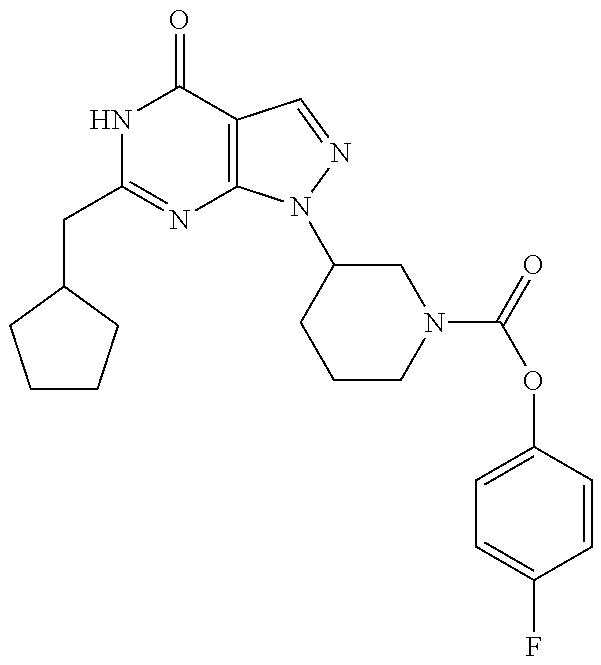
C1CCC(CC2=NC3=C(C(=O)N2)C=NN3C2CCCN(C(=O)OC3=CC=C(F)C=C3)C2)C1
